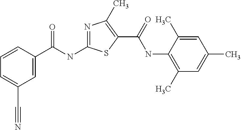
C1=C(C(NC2=NC(C)=C(C(=O)NC3=C(C)C=C(C)C=C3C)S2)=O)C=CC=C1C#N
